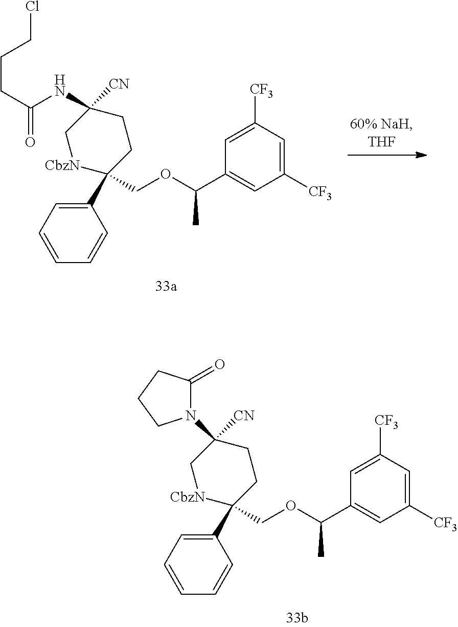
C1(C2(COC(C3=CC([CF3])=CC([CF3])=C3)C)[CbzN]CC(NC(=O)CCCCl)([CN])CC2)=CC=CC=C1.C1(C2(COC(C3=CC([CF3])=CC([CF3])=C3)C)[CbzN]CC(N3C(=O)CCC3)([CN])CC2)=CC=CC=C1
